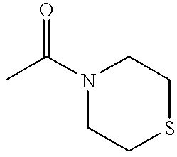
N1(C(C)=O)CCSCC1
